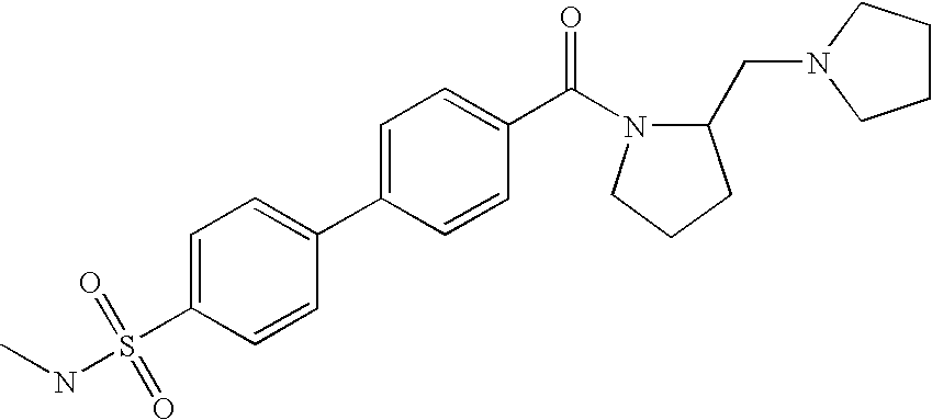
C1(S(NC)(=O)=O)=CC=C(C2=CC=C(C(=O)N3C(CN4CCCC4)CCC3)C=C2)C=C1
